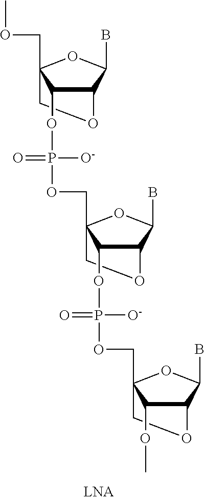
C12C(OP(=O)([O-])OCC34C(OP(=O)([O-])OCC56C(OC)C(C(B)O5)OC6)C(C(B)O3)OC4)C(COC)(OC1B)CO2
